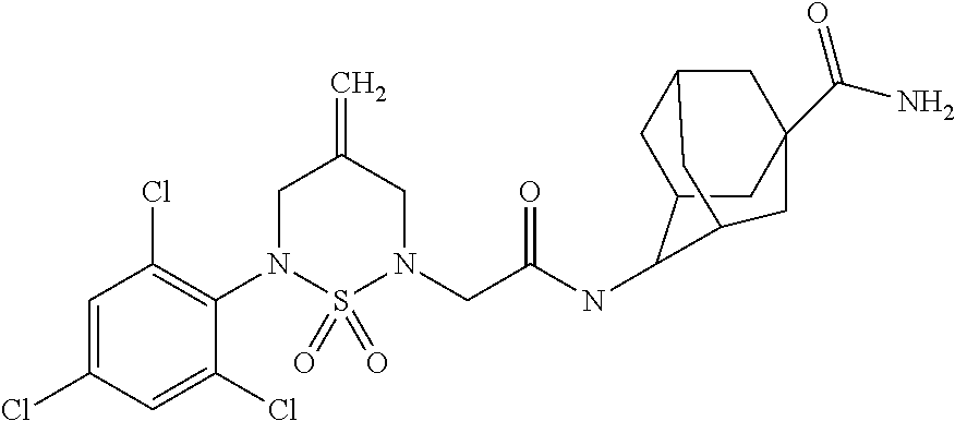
C1=C(Cl)C=C(Cl)C(N2S(=O)(=O)N(CC(NC3C4CC5CC(C(=O)N)(CC3C5)C4)=O)CC(=C)C2)=C1Cl
